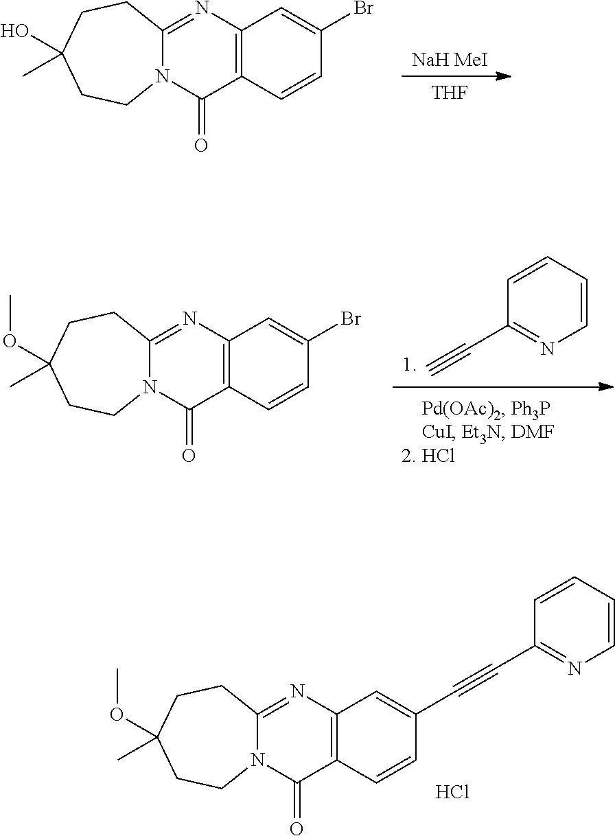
C1(C#C)=NC=CC=C1.C12=C(N=C3N(C1=O)CCC(OC)(C)CC3)C=C(Br)C=C2.[THF].[NaH MeI].C12=C(N=C3N(C1=O)CCC(O)(C)CC3)C=C(Br)C=C2.C12=C(N=C3N(C1=O)CCC(OC)(C)CC3)C=C(C#CC1=NC=CC=C1)C=C2.Cl
